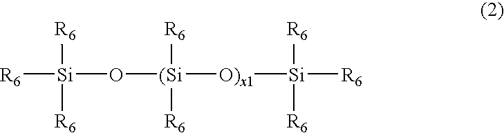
[R6][Si](O[(Si]([R6])([R6])[O)x1][Si]([R6])([R6])[R6])([R6])[R6]
